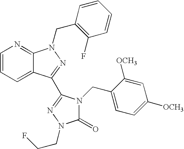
C1=CC=C2C(=N1)N(CC1=C(F)C=CC=C1)N=C2C1=NN(CCF)C(=O)N1CC1=CC=C([OCH3])C=C1[OCH3]
